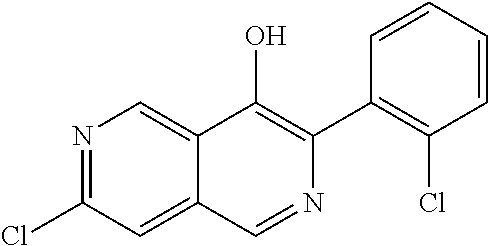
N1=C(Cl)C=C2C(=C1)C(O)=C(C1=C(Cl)C=CC=C1)N=C2
